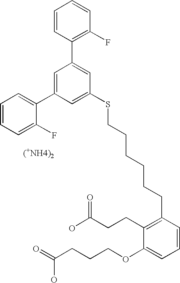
C1=C(C2=CC=CC=C2F)C=C(SCCCCCCC2=C(CCC(O)=O)C(OCCCC(=O)O)=CC=C2)C=C1C1=C(F)C=CC=C1
